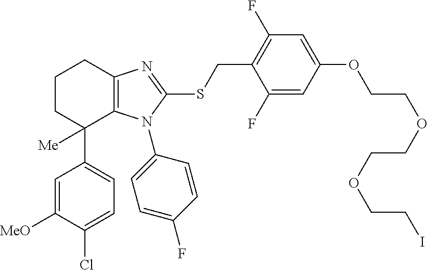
C1=C(Cl)C([MeO])=CC(C2([Me])C3=C(CCC2)N=C(SCC2=C(F)C=C(OCCOCCOCCI)C=C2F)N3C2=CC=C(F)C=C2)=C1
